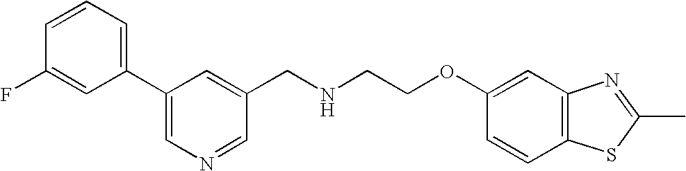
C1(F)=CC(C2=CN=CC(CNCCOC3=CC4=C(C=C3)SC(C)=N4)=C2)=CC=C1
